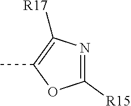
C1(C)=C([R17])N=C([R15])O1
